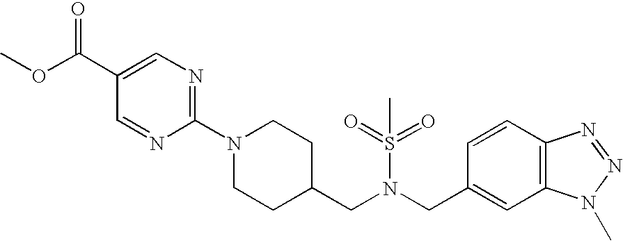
C1=CC2=C(C=C1CN(CC1CCN(C3=NC=C(C(OC)=O)C=N3)CC1)S(=O)(=O)C)N(C)N=N2
